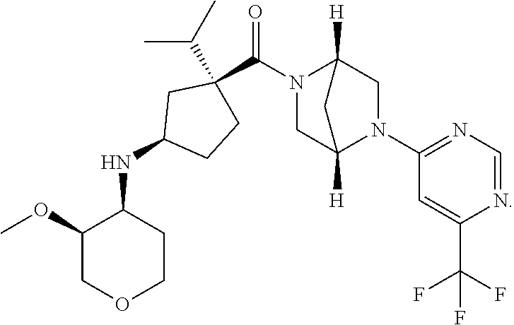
C(=O)(C1(C(C)C)CCC(NC2C(OC)COCC2)C1)N1C2([H])CN(C3=NC=NC(C(F)(F)F)=C3)C([H])(C1)C2
